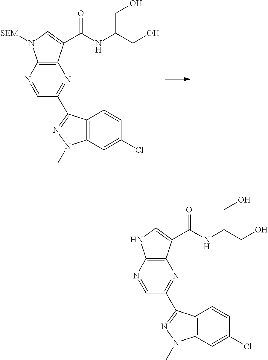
C12=C(N=CC(C3=NN(C)C4=C3C=CC(Cl)=C4)=N1)N([SEM])C=C2C(NC(CO)CO)=O.C12=C(N=CC(C3=NN(C)C4=C3C=CC(Cl)=C4)=N1)NC=C2C(NC(CO)CO)=O
